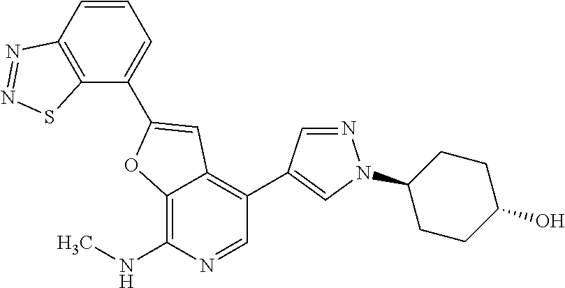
C12=C(NC)N=CC(C3=CN(C4CCC(O)CC4)N=C3)=C1C=C(C1=CC=CC3=C1SN=N3)O2
